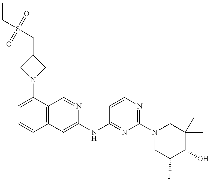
C1=C(N2CC(CS(CC)(=O)=O)C2)C2=C(C=C1)C=C(NC1=NC(N3CC(F)C(O)C(C)(C)C3)=NC=C1)N=C2
